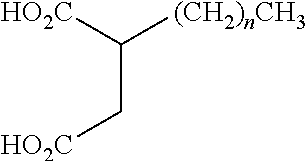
[HO2C]CC([HO2C])[(CH2)nCH3]
